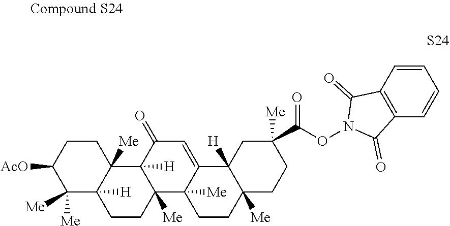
C12([Me])CCC([AcO])C([Me])([Me])C1([H])CCC1([Me])C2([H])C(=O)C=C2C1([Me])CCC1([Me])C2([H])CC(C(ON2C(=O)C3=C(C=CC=C3)C2=O)=O)([Me])CC1
